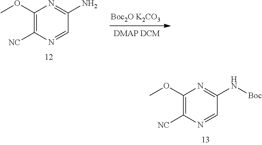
C1(OC)=C([NC])N=CC(N)=N1.[Boc2O K2CO3].[DMAP DCM].C1(OC)=C([NC])N=CC(N[Boc])=N1
